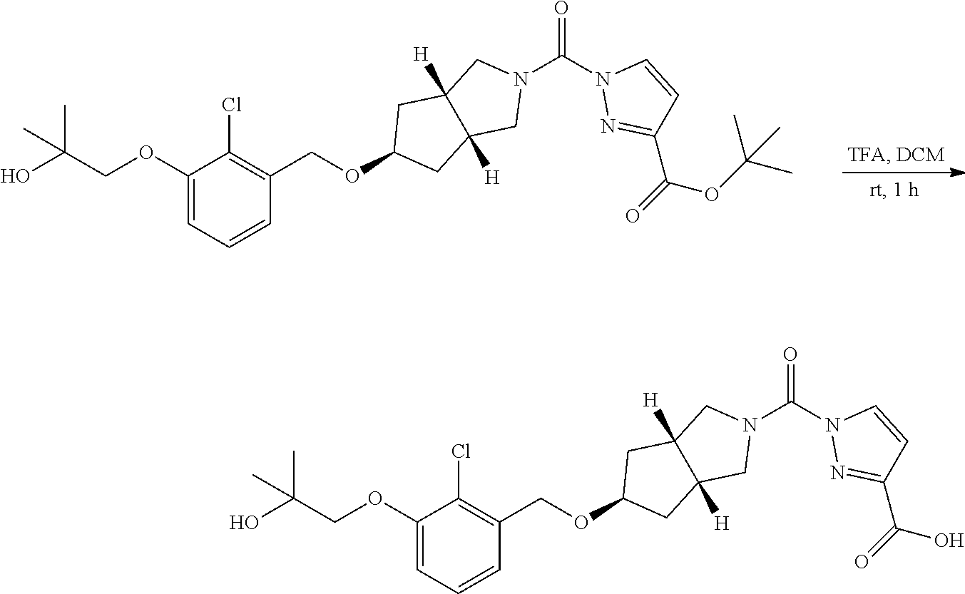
N1(C(N2N=C(C(=O)OC(C)(C)C)C=C2)=O)CC2([H])C([H])(C1)CC(OCC1=C(Cl)C(OCC(O)(C)C)=CC=C1)C2.N1(C(N2N=C(C(=O)O)C=C2)=O)CC2([H])C([H])(C1)CC(OCC1=C(Cl)C(OCC(O)(C)C)=CC=C1)C2
